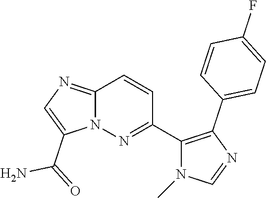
C12=NC=C(C(=O)N)N1N=C(C1=C(C3=CC=C(F)C=C3)N=CN1C)C=C2
